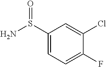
C1(S(N)=O)=CC=C(F)C(Cl)=C1
